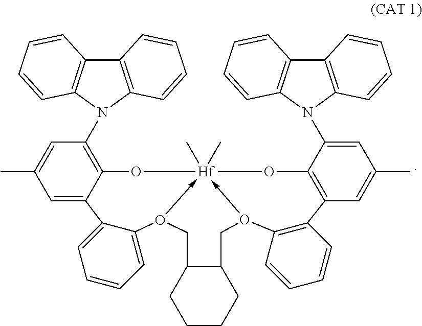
C12=C(N3C4=C(C5=C3C=CC=C5)C=CC=C4)C=C(C)C=C1C1=CC=CC=C1O1->[Hf]3(C)(C)(-O(C4=C(C=CC=C4)C4=C(O3)C(N3C5=C(C6=C3C=CC=C6)C=CC=C5)=CC(C)=C4)CC3CCCCC3C1)O2
